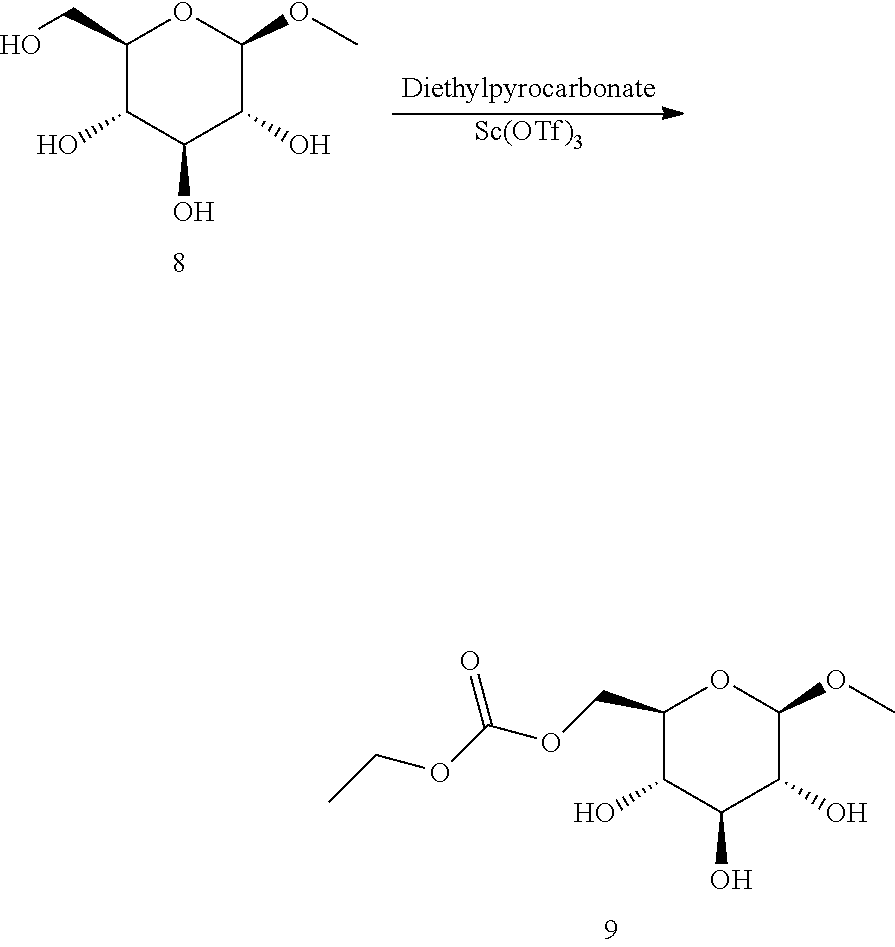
[Sc(OTf)3].O(C1OC(CO)C(O)C(O)C1O)C.O(C1OC(COC(OCC)=O)C(O)C(O)C1O)C
